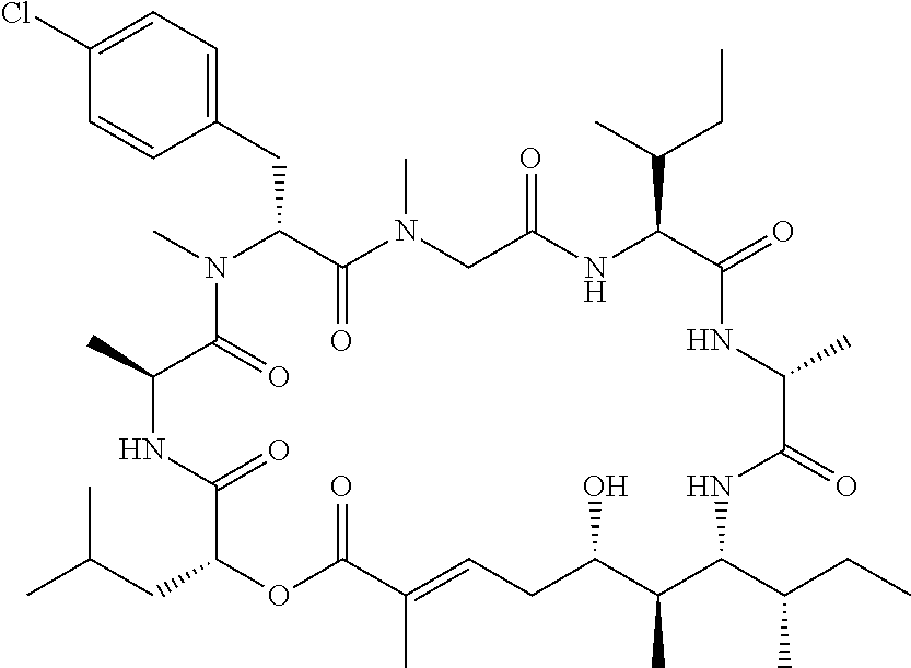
C1(Cl)=CC=C(CC2C(=O)N(C)CC(=O)NC(C(C)CC)C(=O)NC(C)C(=O)NC(C(C)CC)C(C)C(O)CC=C(C)C(=O)OC(CC(C)C)C(=O)NC(C)C(=O)N2C)C=C1
